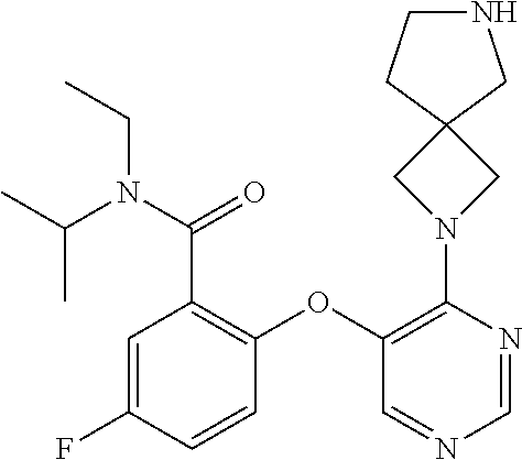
C1=C(F)C=CC(OC2=C(N3CC4(C3)CNCC4)N=CN=C2)=C1C(=O)N(CC)C(C)C
